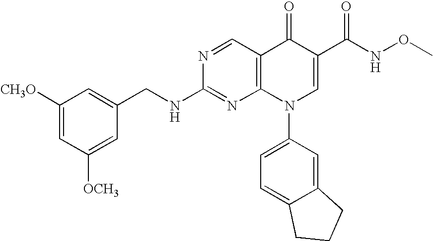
N1=CC2=C(N=C1NCC1=CC([CH3O])=CC([OCH3])=C1)N(C1=CC=C3C(=C1)CCC3)C=C(C(NOC)=O)C2=O
